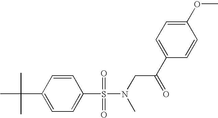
C1=C(C(C)(C)C)C=CC(S(N(CC(C2=CC=C(OC)C=C2)=O)C)(=O)=O)=C1
